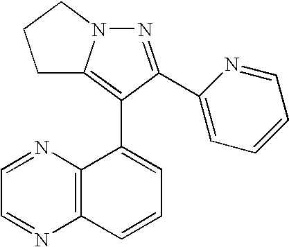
N1=C(C2=CC=CC=N2)C(C2=CC=CC3=C2N=CC=N3)=C2N1CCC2
